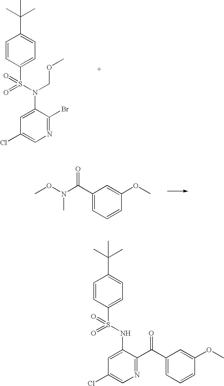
C1=CC(S(N(C2=CC(Cl)=CN=C2Br)COC)(=O)=O)=CC=C1C(C)(C)C.C1(C(N(OC)C)=O)=CC=CC(OC)=C1.C1=CC(S(NC2=CC(Cl)=CN=C2C(C2=CC=CC(OC)=C2)=O)(=O)=O)=CC=C1C(C)(C)C
